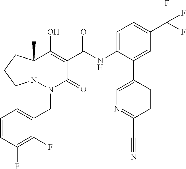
C1=CC(F)=C(F)C(CN2C(=O)C(C(=O)NC3=CC=C(C(F)(F)F)C=C3C3=CN=C(C#N)C=C3)=C(O)C3(C)N2CCC3)=C1
